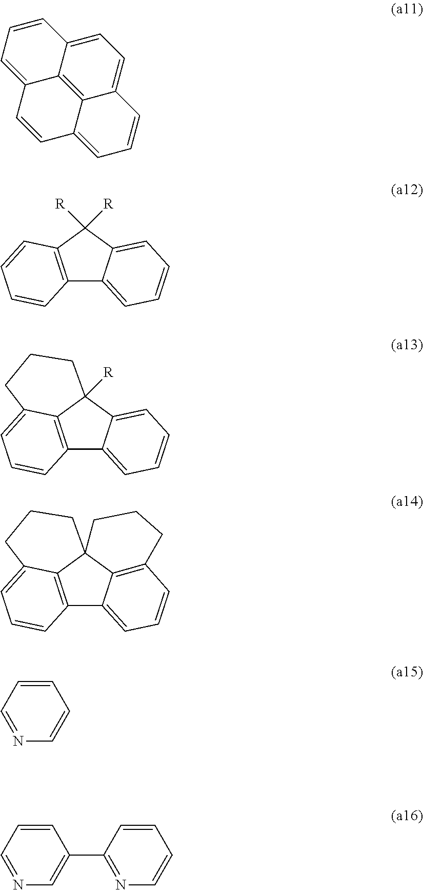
C1=C2C3=C4C(=C1)C=CC=C4C=CC3=CC=C2.C12=C(C([R])([R])C3=CC=CC=C13)C=CC=C2.C12=C3C([R])(C4=CC=CC=C14)CCCC3=CC=C2.C12=C3C(=CC=C1)CCCC31C3=C(C=CC=C23)CCC1.C1=CC=NC=C1.C1=CC=NC=C1C1=NC=CC=C1
